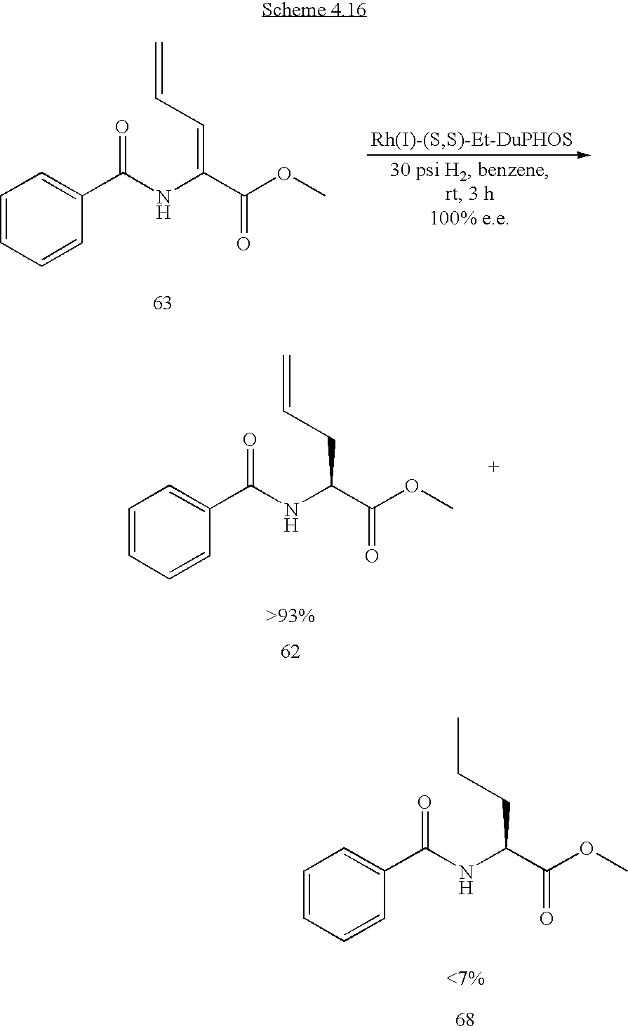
C1=CC=CC(C(NC(C(OC)=O)=CC=C)=O)=C1.C1=CC=CC(C(NC(C(OC)=O)CC=C)=O)=C1.C1=CC=CC(C(NC(C(OC)=O)CCC)=O)=C1
